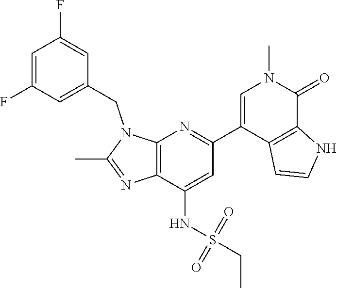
N1(CC2=CC(F)=CC(F)=C2)C(C)=NC2=C1N=C(C1=CN(C)C(=O)C3=C1C=CN3)C=C2NS(CC)(=O)=O
